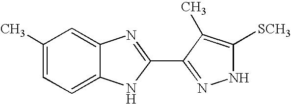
C1=C(C)C=C2C(=C1)NC(C1=NNC([SCH3])=C1C)=N2
